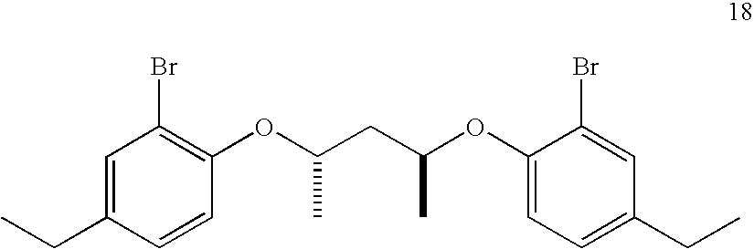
C1=C(CC)C=CC(OC(CC(OC2=CC=C(CC)C=C2Br)C)C)=C1Br
